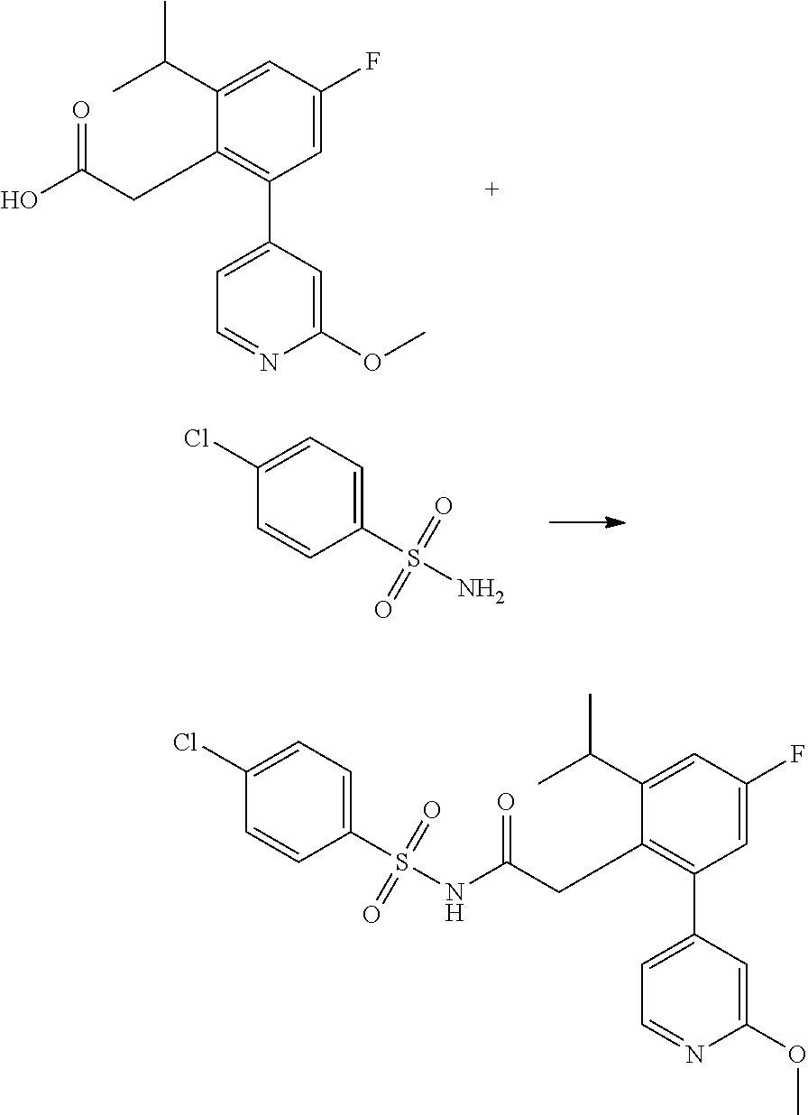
C1(CC(O)=O)=C(C2=CC=NC(OC)=C2)C=C(F)C=C1C(C)C.O=S(C1=CC=C(Cl)C=C1)(=O)N.C1=CC(S(=O)(=O)NC(CC2=C(C3=CC=NC(OC)=C3)C=C(F)C=C2C(C)C)=O)=CC=C1Cl
